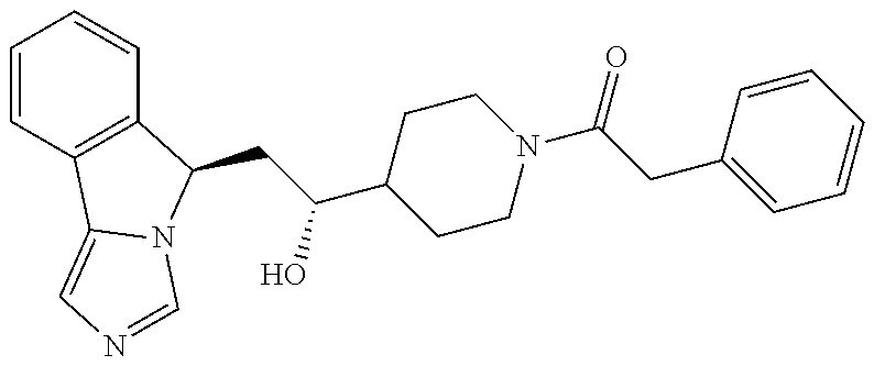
C1=CC2=C(C=C1)C(CC(C1CCN(C(=O)CC3=CC=CC=C3)CC1)O)N1C2=CN=C1
